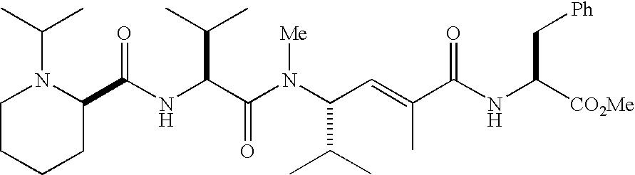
N(C(C(N(C(C(C)C)C=C(C)C(NC([CO2Me])C[Ph])=O)[Me])=O)C(C)C)C(C1N(C(C)C)CCCC1)=O
